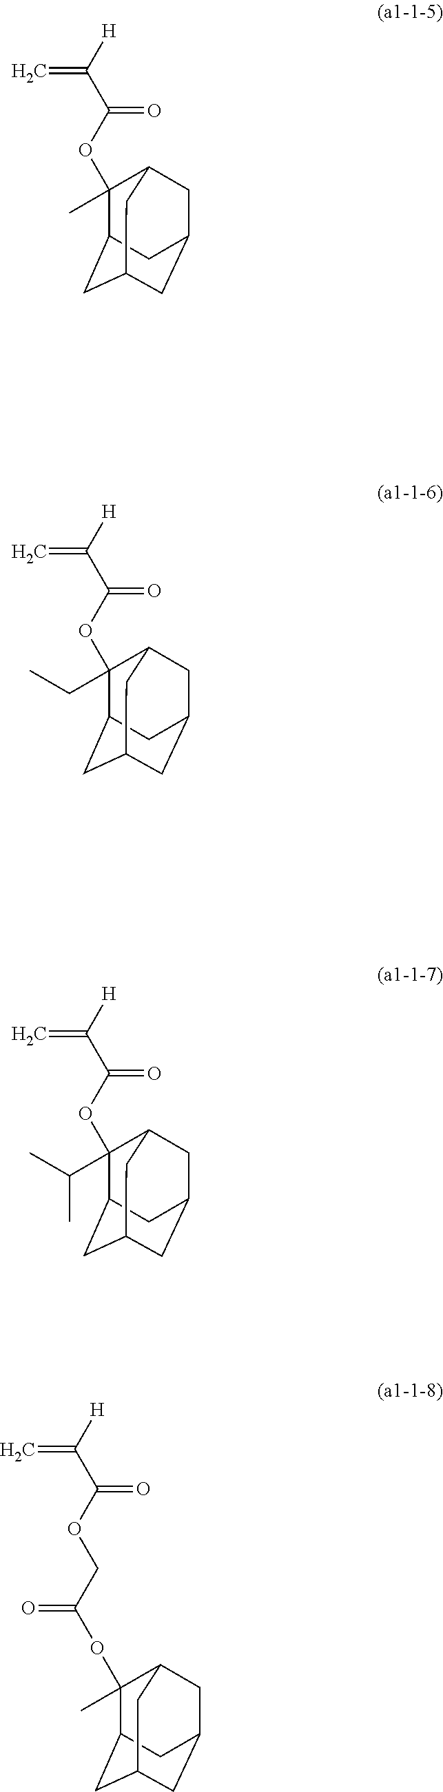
C1(OC(C([H])=C)=O)(C)C2CC3CC(CC1C3)C2.C1(OC(C([H])=C)=O)(CC)C2CC3CC(CC1C3)C2.C1(OC(C([H])=C)=O)(C(C)C)C2CC3CC(CC1C3)C2.C(OC(C([H])=C)=O)C(OC1(C)C2CC3CC(CC1C3)C2)=O
